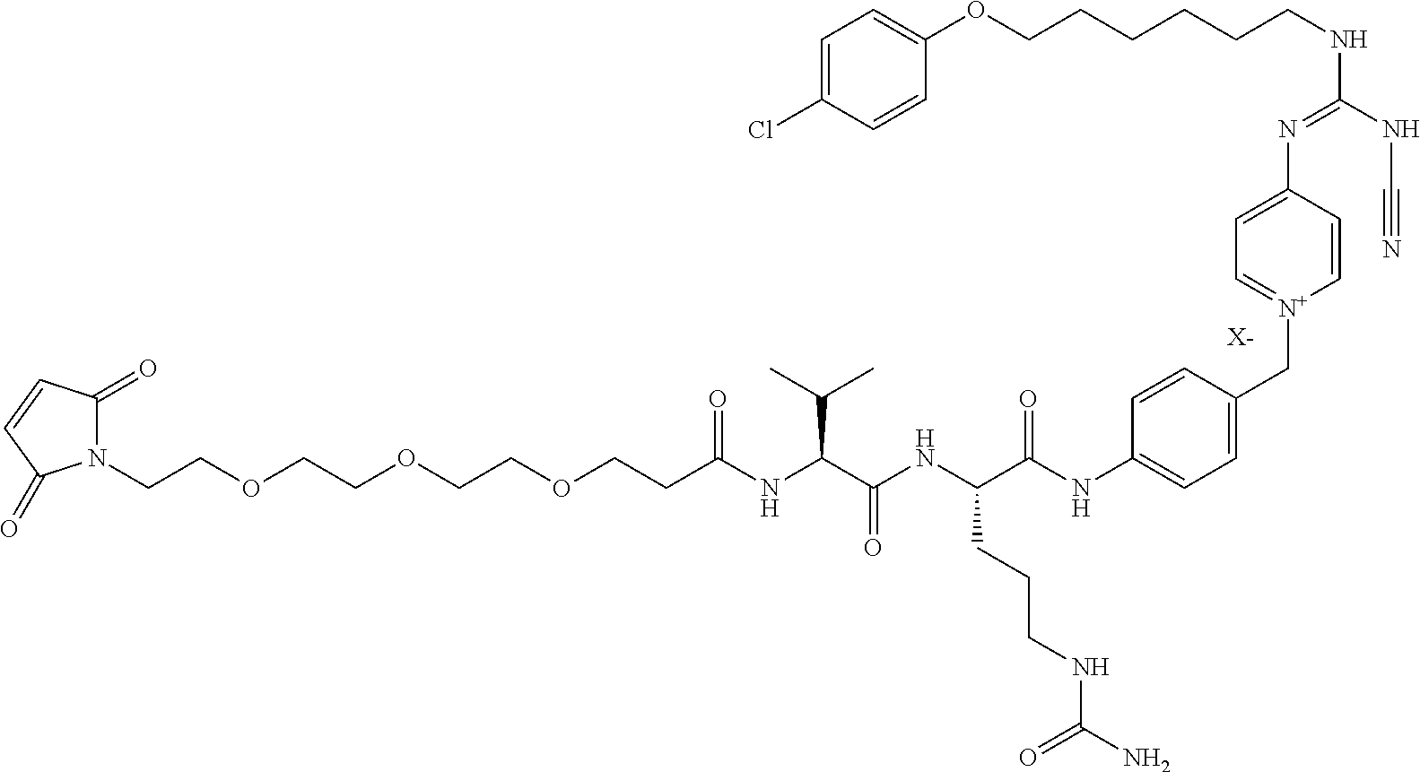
[X-].N1(CCOCCOCCOCCC(NC(C(NC(C(NC2=CC=C(C[N+]3=CC=C(N=C(NCCCCCCOC4=CC=C(Cl)C=C4)NC#N)C=C3)C=C2)=O)CCCNC(N)=O)=O)C(C)C)=O)C(=O)C=CC1=O
